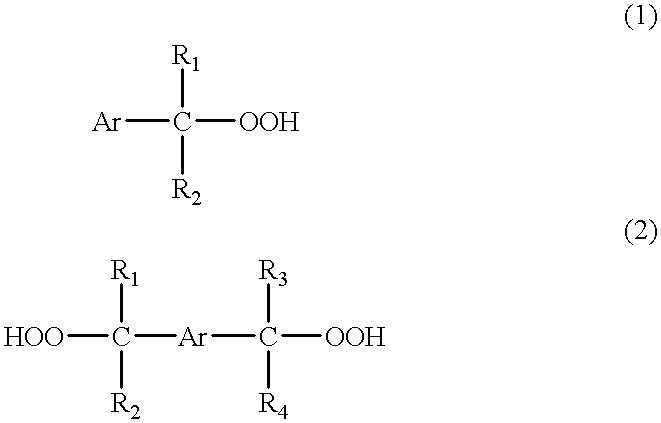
[Ar]C([R1])([R2])[OOH].[HOO]C([R1])([R2])[Ar]C([R3])([R4])[OOH]
